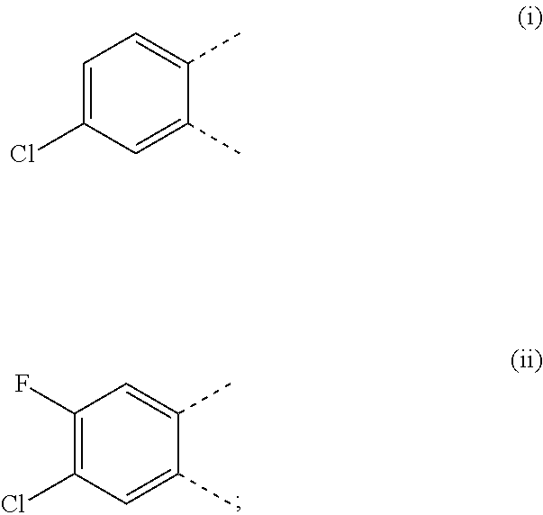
C1(F)=C(Cl)C=C(C)C(C)=C1.C1=C(Cl)C=C(C)C(C)=C1
